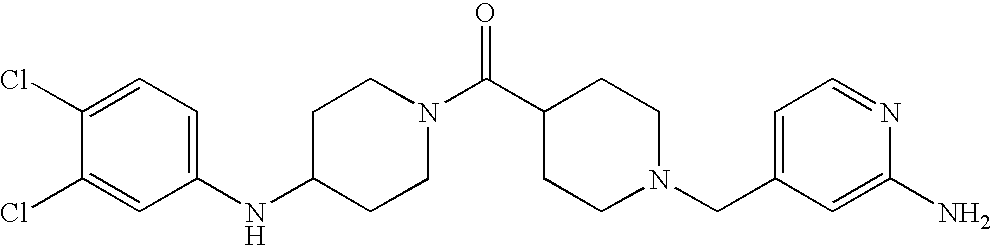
C1(NC2=CC=C(Cl)C(Cl)=C2)CCN(C(C2CCN(CC3=CC=NC(N)=C3)CC2)=O)CC1
